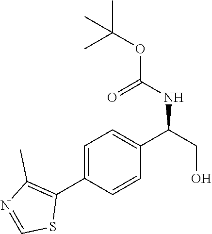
C1=C(C2=C(C)N=CS2)C=CC(C(CO)NC(OC(C)(C)C)=O)=C1
